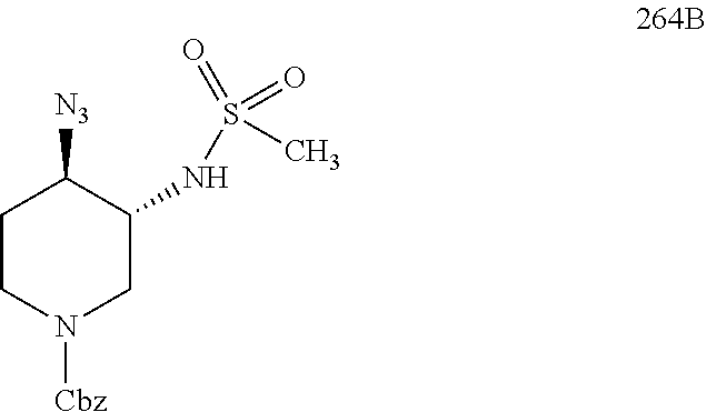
C1CN([Cbz])CC(NS(C)(=O)=O)C1[N3]
